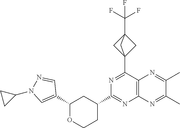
C1(C23CC(C(F)(F)F)(C2)C3)=NC(C2CCOC(C3=CN(C4CC4)N=C3)C2)=NC2=C1N=C(C)C(C)=N2
